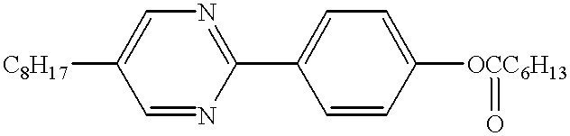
[C8H17]C1=CN=C(C2=CC=C([OCC6H13]=O)C=C2)N=C1
